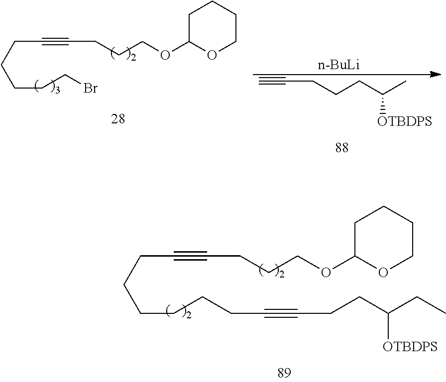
C(C#CCCCOC1OCCCC1)CCCCBr.C#CCCCC(C)[OTBDPS].[n-BuLi].C(C#CCCCOC1OCCCC1)CCCCCC#CCCC(CC)[OTBDPS]
